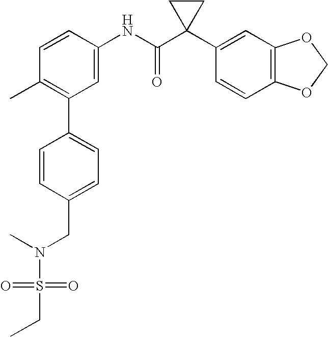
C1=CC(NC(C2(C3=CC4=C(C=C3)OCO4)CC2)=O)=CC(C2=CC=C(CN(S(=O)(=O)CC)C)C=C2)=C1C
